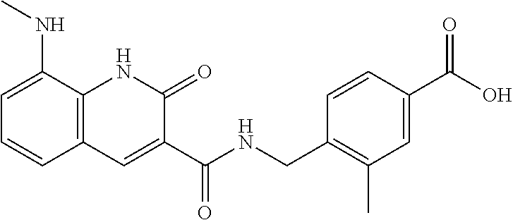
C(=O)(NCC1=C(C)C=C(C(O)=O)C=C1)C1=CC2=C(NC1=O)C(NC)=CC=C2
